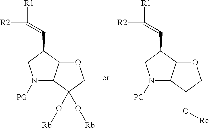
C(C1C2C(N([PG])C1)C(O[Rb])(O[Rb])CO2)=C([R2])[R1].C(C1C2C(N([PG])C1)C(O[Rc])CO2)=C([R2])[R1]
